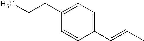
C1(C=CC)=CC=C(CCC)C=C1
